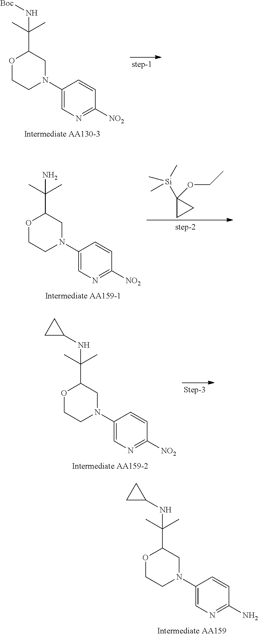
C1([NO2])=NC=C(N2CC(C(C)(C)N[Boc])OCC2)C=C1.C[Si](C)(C)C1(OCC)CC1.C1([NO2])=NC=C(N2CC(C(C)(C)N)OCC2)C=C1.C1([NO2])=NC=C(N2CC(C(C)(C)NC3CC3)OCC2)C=C1.C1(N)=NC=C(N2CC(C(C)(C)NC3CC3)OCC2)C=C1
